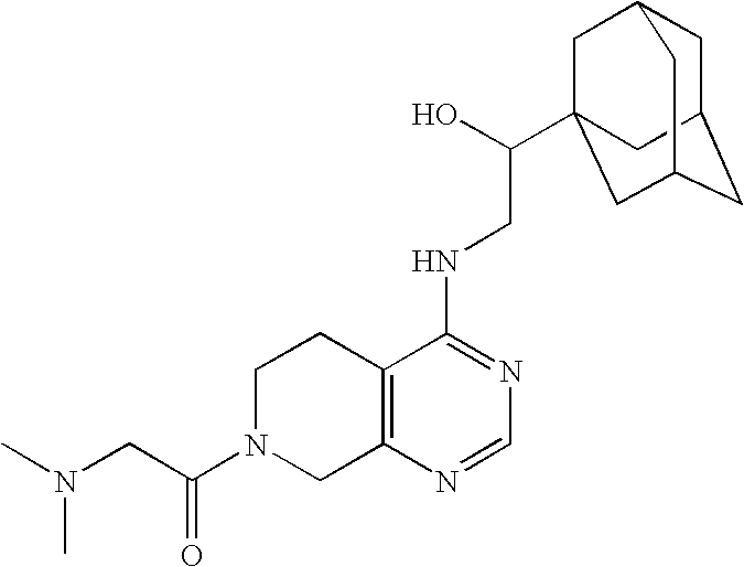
C(=O)(N1CC2=C(CC1)C(NCC(O)C13CC4CC(CC(C1)C4)C3)=NC=N2)CN(C)C
